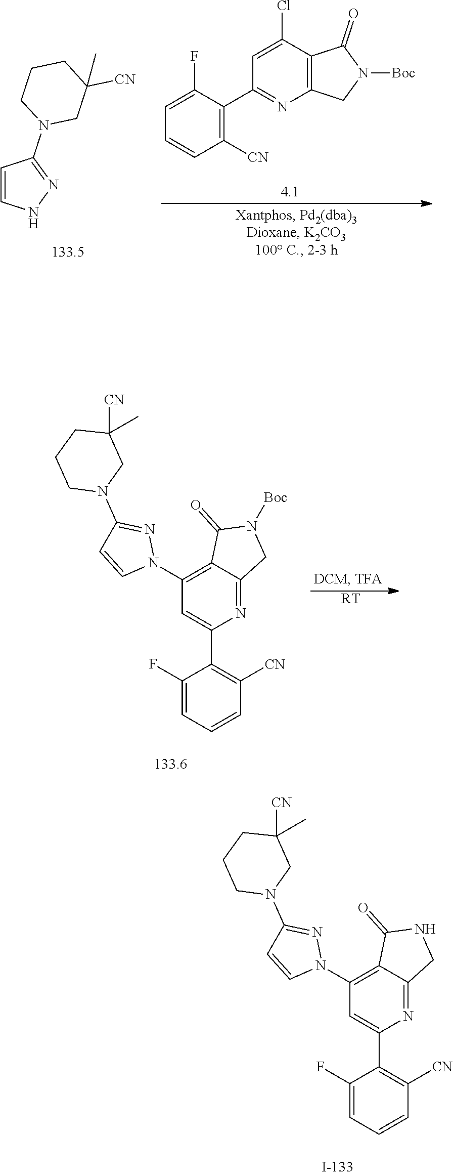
C1(C2=CC(N3N=C(N4CC(C)([CN])CCC4)C=C3)=C3C(=N2)CN([Boc])C3=O)=C([CN])C=CC=C1F.[RT].C1(C2=CC(N3N=C(N4CC(C)([CN])CCC4)C=C3)=C3C(=N2)CNC3=O)=C([CN])C=CC=C1F.C1(F)=CC=CC([CN])=C1C1=NC2=C(C(Cl)=C1)C(=O)N([Boc])C2.C1=CNN=C1N1CC([CN])(C)CCC1
